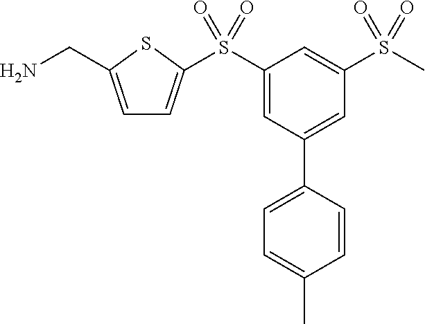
C1=C(CN)SC(S(C2=CC(C3=CC=C(C)C=C3)=CC(S(C)(=O)=O)=C2)(=O)=O)=C1
